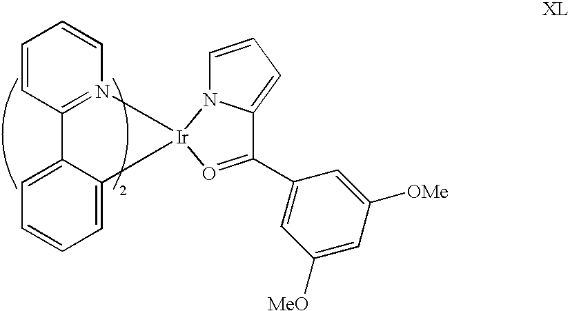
C1=CC2=N(C=C1)[Ir]1(C3=CC=CC=C23)O=C(C2=CC([MeO])=CC([OMe])=C2)C2=CC=CN12
